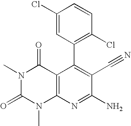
C1(Cl)=CC(C2=C(C#N)C(N)=NC3=C2C(=O)N(C)C(=O)N3C)=C(Cl)C=C1
